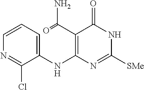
C1=CC=C(NC2=C(C(=O)N)C(=O)NC([SMe])=N2)C(Cl)=N1
